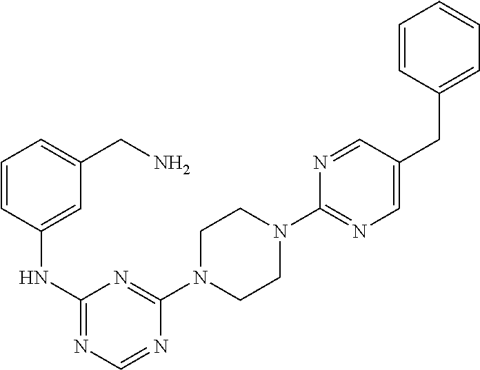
C1(N2CCN(C3=NC(NC4=CC(CN)=CC=C4)=NC=N3)CC2)=NC=C(CC2=CC=CC=C2)C=N1
